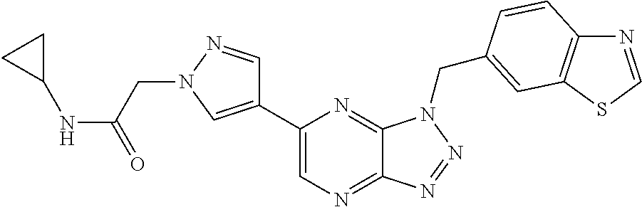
C1=NN(CC(NC2CC2)=O)C=C1C1=CN=C2C(=N1)N(CC1=CC3=C(N=CS3)C=C1)N=N2
